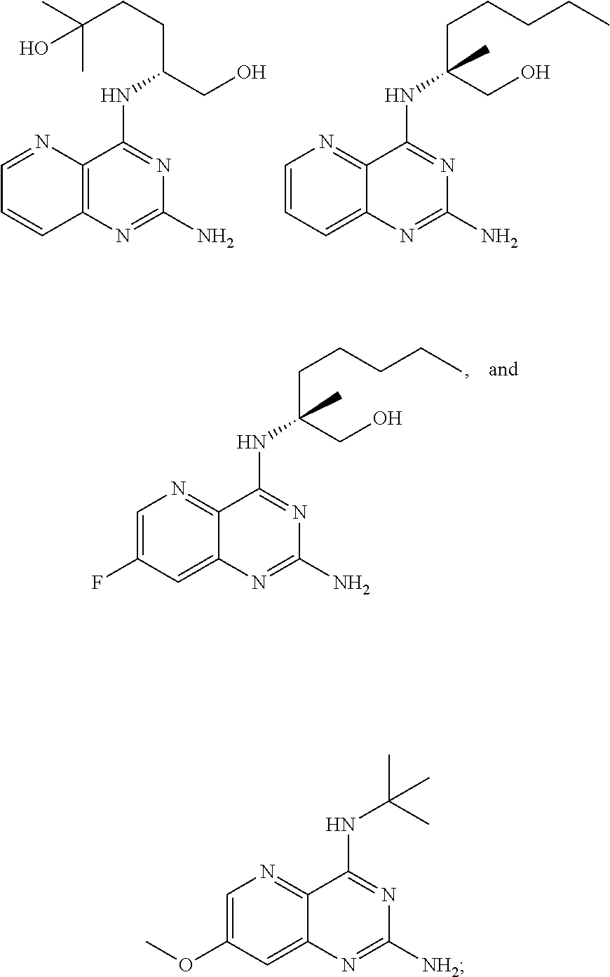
C(NC1=NC([NH2])=NC2=CC(OC)=CN=C12)(C)(C)C.C(NC1=NC(N)=NC2=C1N=CC=C2)(CCC(C)(C)O)CO.C(NC1=NC(N)=NC2=CC=CN=C12)(CCCCC)(CO)C.C(NC1=NC(N)=NC2=CC(F)=CN=C12)(CCCCC)(CO)C
